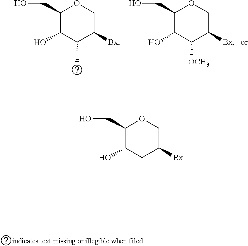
C1(CO)C(O)C(C)C([Bx])CO1.C1(CO)C(O)C([OCH3])C([Bx])CO1.C1(CO)C(O)CC([Bx])CO1
